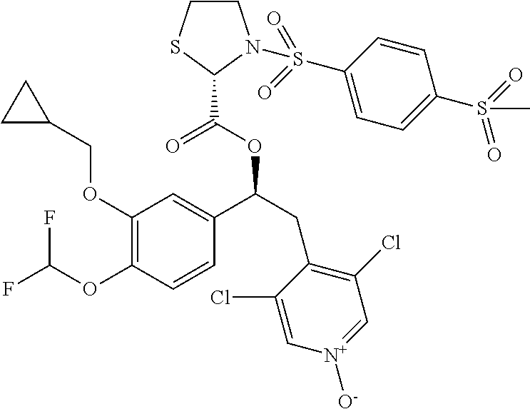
C1(OCC2CC2)=C(OC(F)F)C=CC(C(CC2=C(Cl)C=[N+]([O-])C=C2Cl)OC(=O)C2N(S(=O)(=O)C3=CC=C(S(=O)(=O)C)C=C3)CCS2)=C1
